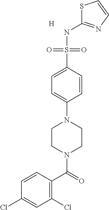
O=S(=O)(C1=CC=C(N2CCN(C(C3=C(Cl)C=C(Cl)C=C3)=O)CC2)C=C1)NC1=NC=CS1.[H]
